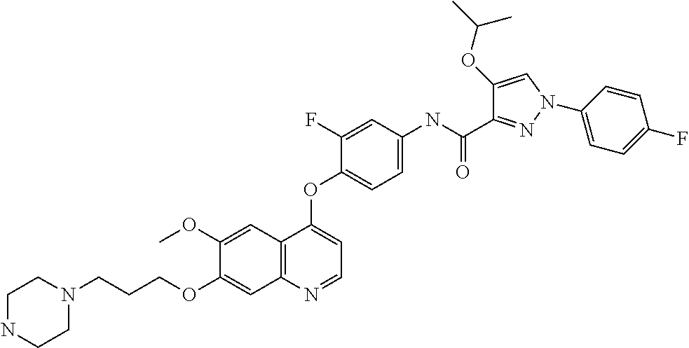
C1(OC)=CC2=C(C=C1OCCCN1CCNCC1)N=CC=C2OC1=CC=C(NC(C2=NN(C3=CC=C(F)C=C3)C=C2OC(C)C)=O)C=C1F
